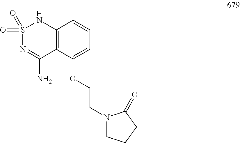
S1(=O)(=O)N=C(N)C2=C(N1)C=CC=C2OCCN1CCCC1=O
